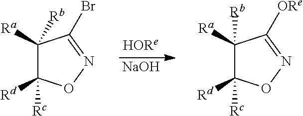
[NaOH].O1N=C([ORe])C([Ra])([Rb])C1([Rd])[Rc].O1N=C(Br)C([Ra])([Rb])C1([Rd])[Rc]
